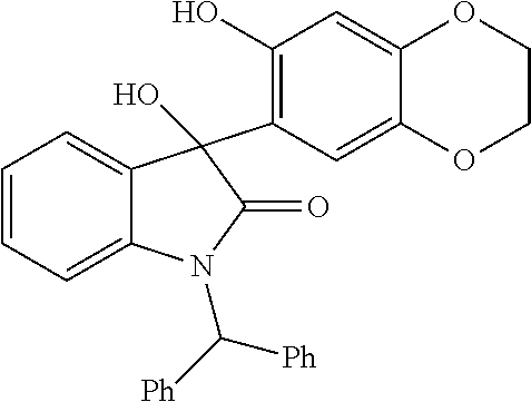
C1=CC=C2C(=C1)C(C1=C(O)C=C3C(=C1)OCCO3)(O)C(=O)N2C([Ph])[Ph]
